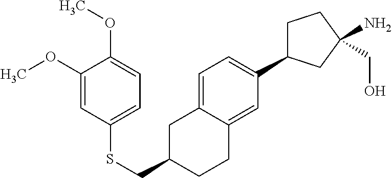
S(CC1CC2=CC=C(C3CCC(N)(CO)C3)C=C2CC1)C1=CC=C(OC)C(OC)=C1
